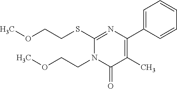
C1(C)=C(C2=CC=CC=C2)N=C(SCCOC)N(CCOC)C1=O
